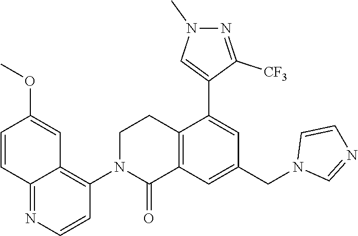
C12=C(C=C(CN3C=NC=C3)C=C1C1=CN(C)N=C1[CF3])C(=O)N(C1=C3C(=NC=C1)C=CC(OC)=C3)CC2
